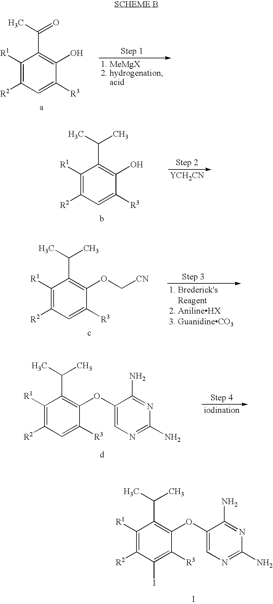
C1([R1])=C([R2])C=C([R3])C(O)=C1C(C)C.[YCH2CN].[iodination].C1([R1])=C([R2])C=C([R3])C(OC2=CN=C(N)N=C2N)=C1C(C)C.C1([R1])=C([R2])C(I)=C([R3])C(OC2=CN=C(N)N=C2N)=C1C(C)C.I.C1([R1])=C([R2])C=C([R3])C(O)=C1C(C)=O.[1. Brederick's    Reagent2. AnilineHX3. GuanidineCO3].C1([R1])=C([R2])C=C([R3])C(OC[CN])=C1C(C)C
